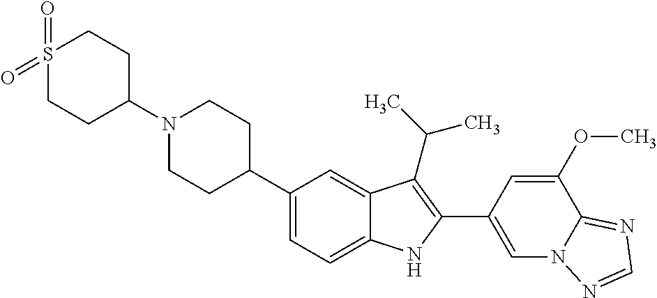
C1(N2CCC(C3=CC=C4C(=C3)C(C(C)C)=C(C3=CN5C(=NC=N5)C(OC)=C3)N4)CC2)CCS(=O)(=O)CC1
